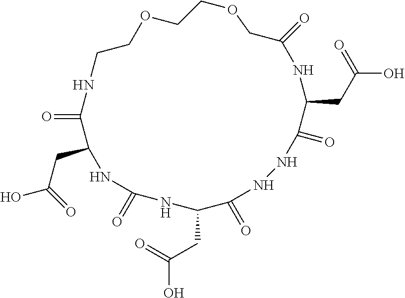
O=C1C(CC(O)=O)NC(=O)NC(CC(O)=O)C(=O)NNC(=O)C(CC(O)=O)NC(=O)COCCOCCN1
